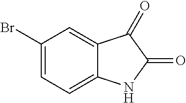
C1(Br)=CC=C2C(=C1)C(=O)C(=O)N2
